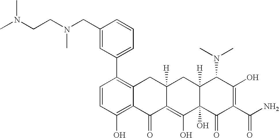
C1=CC(O)=C2C(=C1C1=CC=CC(CN(CCN(C)C)C)=C1)CC1([H])C(=C(O)C3(O)C([H])(C1)C(N(C)C)C(O)=C(C(N)=O)C3=O)C2=O
